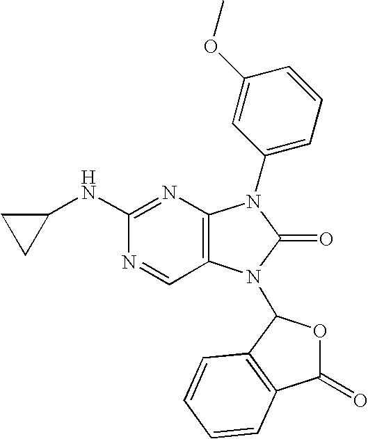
C1(NC2CC2)=NC2=C(C=N1)N(C1OC(=O)C3=C1C=CC=C3)C(=O)N2C1=CC=CC(OC)=C1
